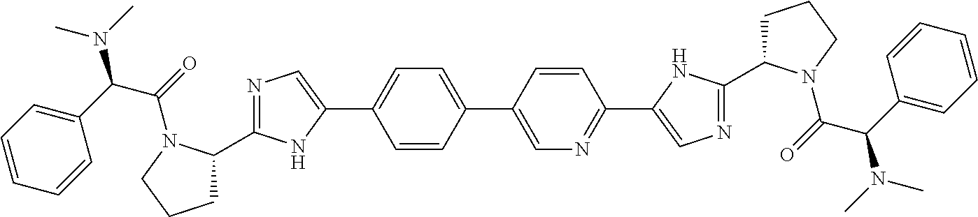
C1CCN(C(=O)C(C2=CC=CC=C2)N(C)C)C1C1=NC=C(C2=CC=C(C3=CN=C(C4=CN=C(C5CCCN5C(=O)C(C5=CC=CC=C5)N(C)C)N4)C=C3)C=C2)N1
